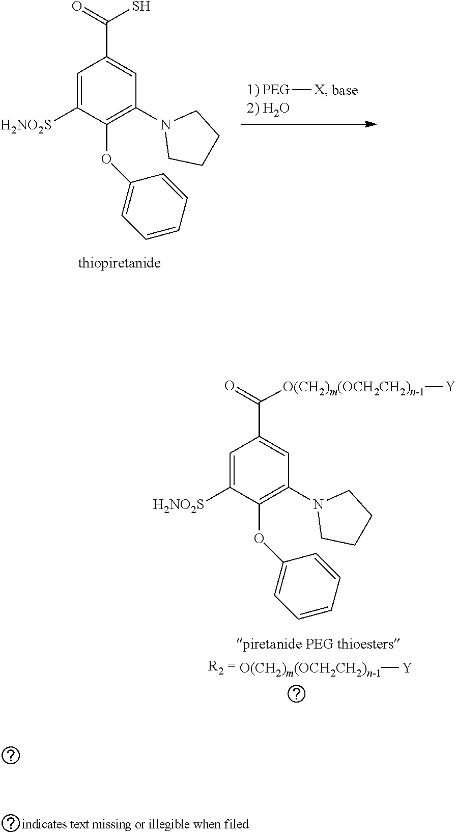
[PEG][X].C1=C([H2NO2S])C(OC2=CC=CC=C2)=C(N2CCCC2)C=C1C(=O)S.[O(CH2)m(OCH2CH2)n-1][Y].C1=C([H2NO2S])C(OC2=CC=CC=C2)=C(N2CCCC2)C=C1C(=O)[O(CH2)m(OCH2CH2)n-1][Y]
